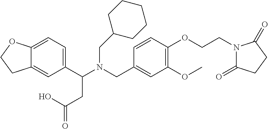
C1(C(N(CC2=CC(OC)=C(OCCN3C(=O)CCC3=O)C=C2)CC2CCCCC2)CC(=O)O)=CC=C2C(=C1)CCO2
